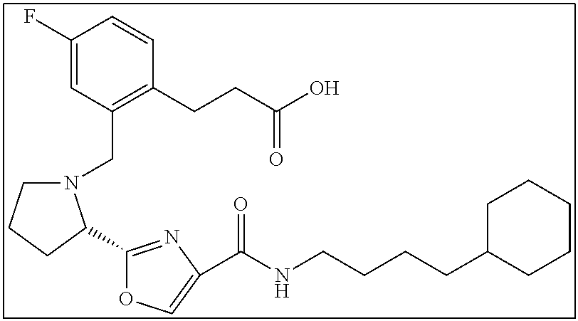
C1(F)=CC(CN2CCCC2C2=NC(C(NCCCCC3CCCCC3)=O)=CO2)=C(CCC(O)=O)C=C1
